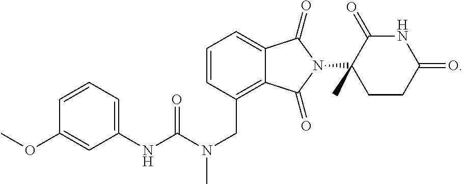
C1=CC(CN(C(=O)NC2=CC=CC(OC)=C2)C)=C2C(=C1)C(=O)N(C1(C)CCC(=O)NC1=O)C2=O
